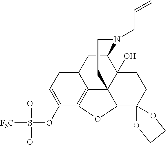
C12=CC=C(OS([F3C])(=O)=O)C3=C1C14C(O)(C(C2)N(CC=C)CCC1)CCC1(C4O3)OCCO1
